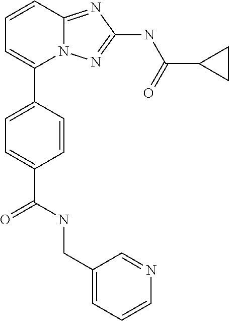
C1=CC2=NC(NC(C3CC3)=O)=NN2C(C2=CC=C(C(NCC3=CC=CN=C3)=O)C=C2)=C1
